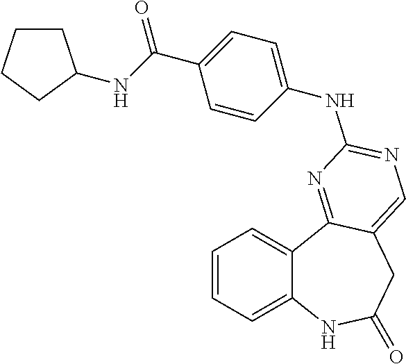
C1=CC=C2C(=C1)C1=NC(NC3=CC=C(C(=O)NC4CCCC4)C=C3)=NC=C1CC(=O)N2
